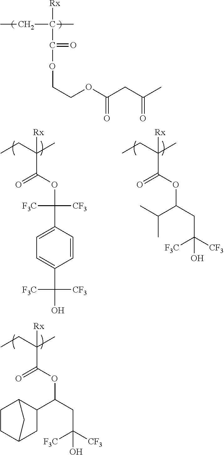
[Rx]C(CC)(C)C(=O)OCCOC(CC(C)=O)=O.CCC(C)([Rx])C(OC(CC([CF3])([F3C])O)C1C2CCC(C1)C2)=O.CCC(C)([Rx])C(OC(C1=CC=C(C(O)([CF3])[F3C])C=C1)([CF3])[F3C])=O.CCC(C)([Rx])C(OC(CC([CF3])([F3C])O)C(C)C)=O
